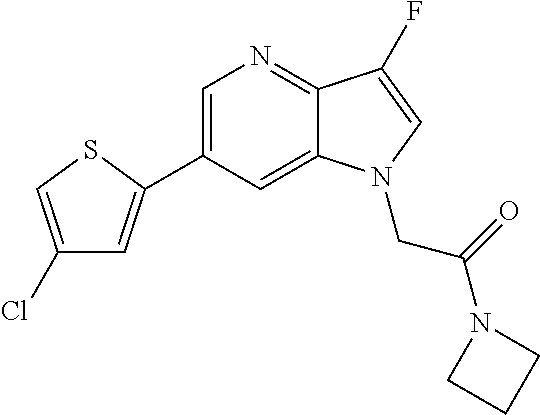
C1=C(C2=CC(Cl)=CS2)C=C2C(=N1)C(F)=CN2CC(N1CCC1)=O
